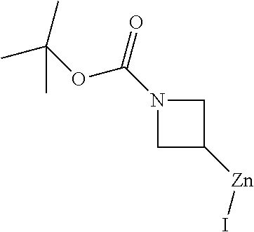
C1N(C(OC(C)(C)C)=O)CC1[Zn]I
